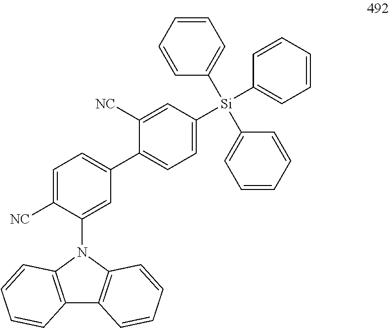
C12=C(N(C3=CC(C4=CC=C([Si](C5=CC=CC=C5)(C5=CC=CC=C5)C5=CC=CC=C5)C=C4[NC])=CC=C3[NC])C3=C1C=CC=C3)C=CC=C2
